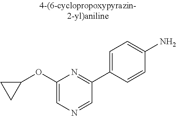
C1(OC2CC2)=CN=CC(C2=CC=C(N)C=C2)=N1
